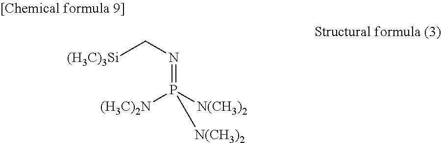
N(=P([N(CH3)2])([(H3C)2N])[N(CH3)2])C[(H3C)3Si]
